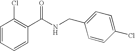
C1(C(NCC2=CC=C(Cl)C=C2)=O)=C(Cl)C=CC=C1
